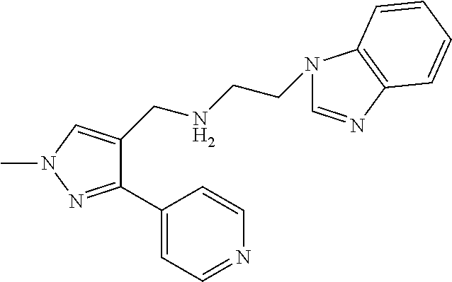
C1(C2=NN(C)C=C2CNCCN2C=NC3=C2C=CC=C3)=CC=NC=C1
